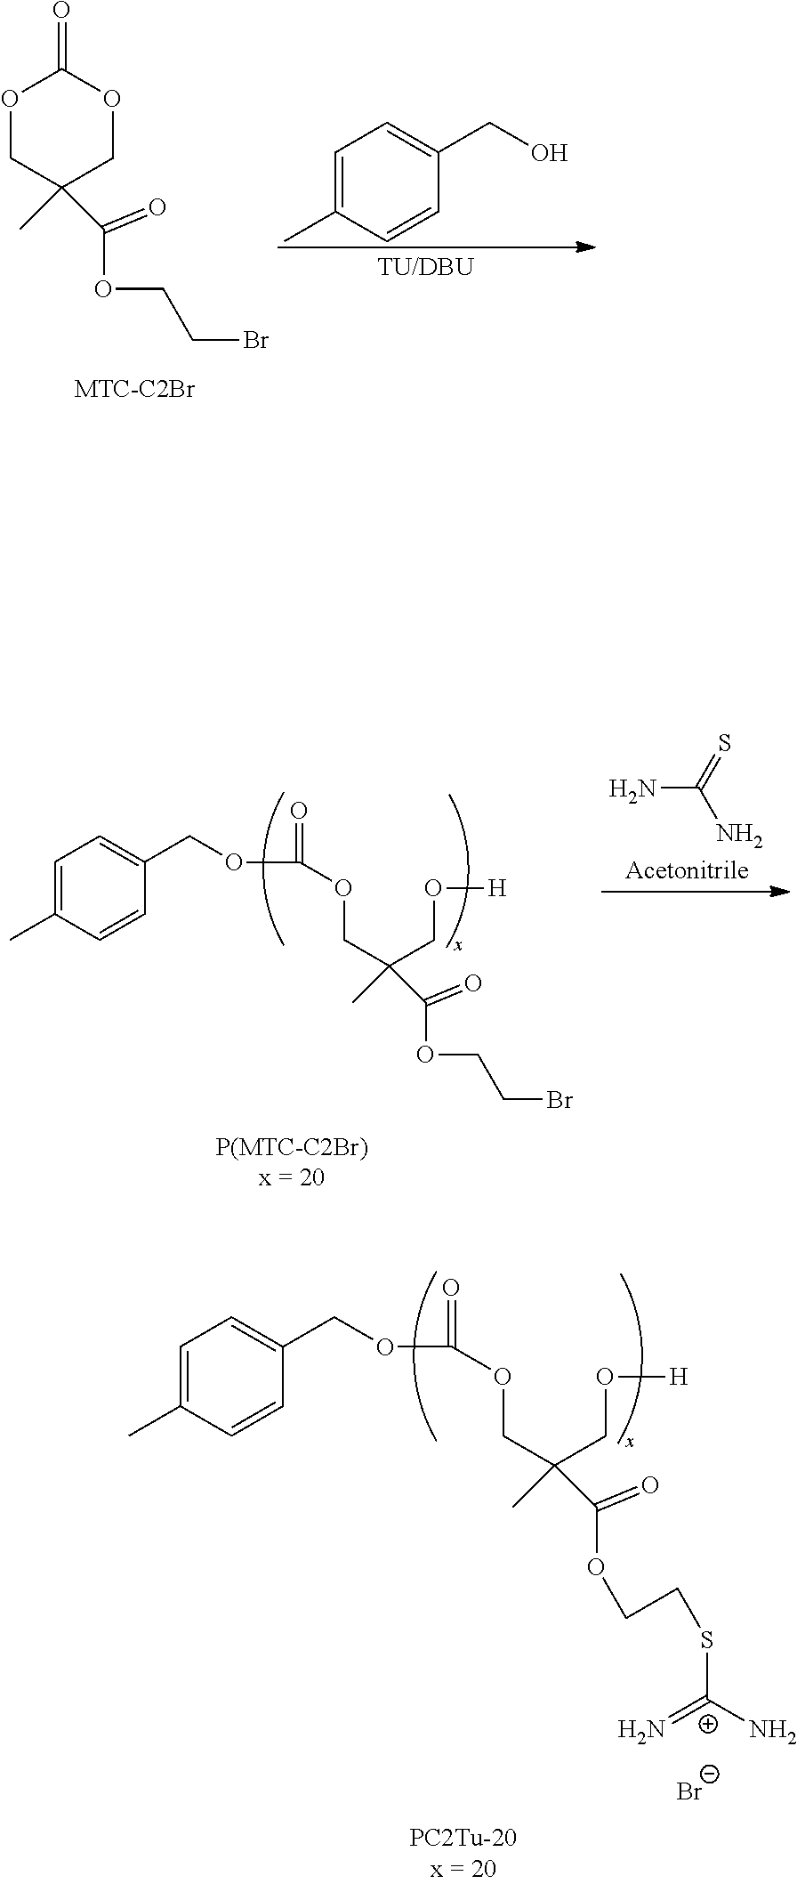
O1CC(C)(C(OCCBr)=O)COC1=O.C1=C(C)C=CC(CO)=C1.O(CC(CO[H])(C)C(=O)OCCBr)C(OCC1=CC=C(C)C=C1)=O.NC(=S)N.O(CC(CO[H])(C)C(=O)OCCS[C+](N)=N)C(OCC1=CC=C(C)C=C1)=O.[Br-]
